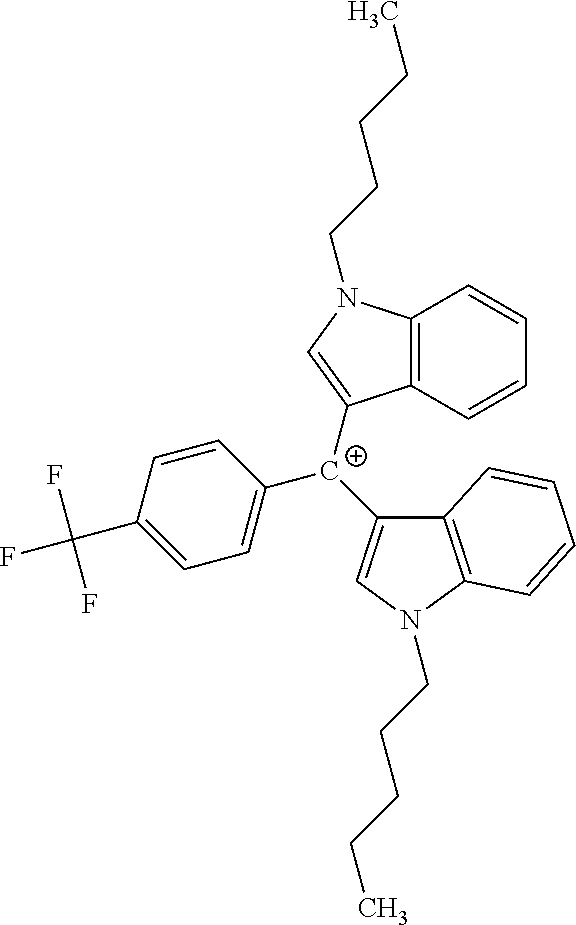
C12=C(C=CC=C1)C([C+](C1=CC=C(C(F)(F)F)C=C1)C1=CN(CCCCC)C3=C1C=CC=C3)=CN2CCCCC
